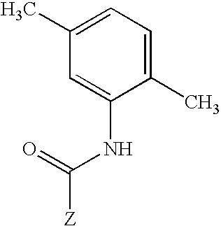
C1(C)=CC=C(C)C(NC(=O)[Z])=C1
